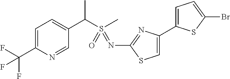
C1=C(C(F)(F)F)N=CC(C(S(C)(=O)=NC2=NC(C3=CC=C(Br)S3)=CS2)C)=C1
